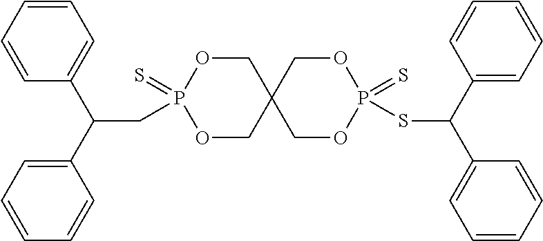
C1=CC=CC(C(CP2(=S)OCC3(CO2)COP(=S)(SC(C2=CC=CC=C2)C2=CC=CC=C2)OC3)C2=CC=CC=C2)=C1
